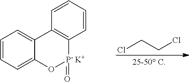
ClCCCl.C1=CC=C2C(=C1)C1=C([P- K+](=O)O2)C=CC=C1
